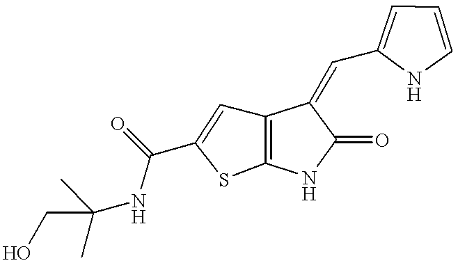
C12=C(NC(=O)C1=CC1=CC=CN1)SC(C(NC(C)(C)CO)=O)=C2
